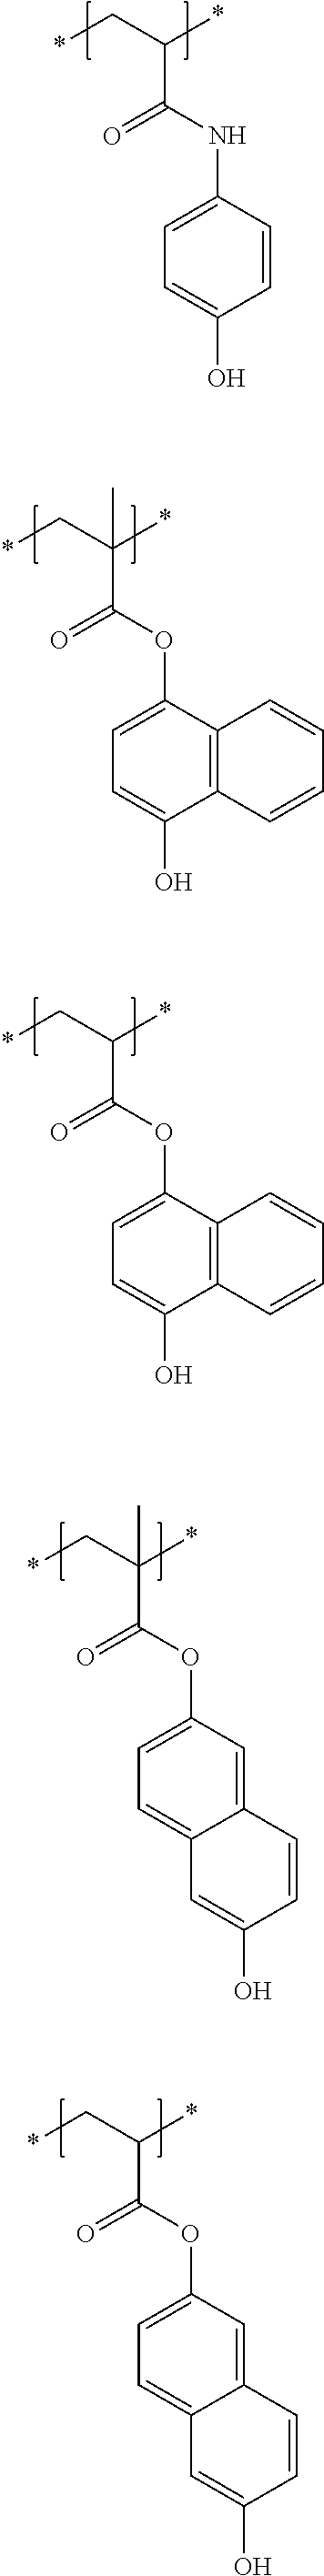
C(C*)(*)C(=O)NC1=CC=C(O)C=C1.C(C*)(*)(C(=O)OC1=CC=C(O)C2=C1C=CC=C2)C.C(C*)(*)C(=O)OC1=CC=C(O)C2=C1C=CC=C2.C(C*)(*)(C(=O)OC1=CC=C2C(=C1)C=CC(O)=C2)C.C(C*)(*)C(=O)OC1=CC=C2C(=C1)C=CC(O)=C2
